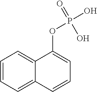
C1=CC=C2C(=C1)C(OP(O)(=O)O)=CC=C2
